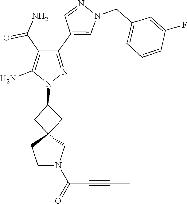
C12(CC(N3N=C(C4=CN(CC5=CC=CC(F)=C5)N=C4)C(C(=O)N)=C3N)C1)CCN(C(=O)C#CC)C2
